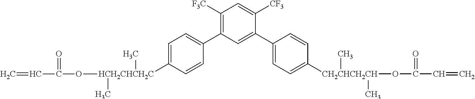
O(C(C=C)=O)[CH2CHCH2CH](C1=CC=C(C2=CC(C3=CC=C([HCH2CHCH2C](OC(C=C)=O)(C)C)C=C3)=C([F3C])C=C2[CF3])C=C1)(C)C
